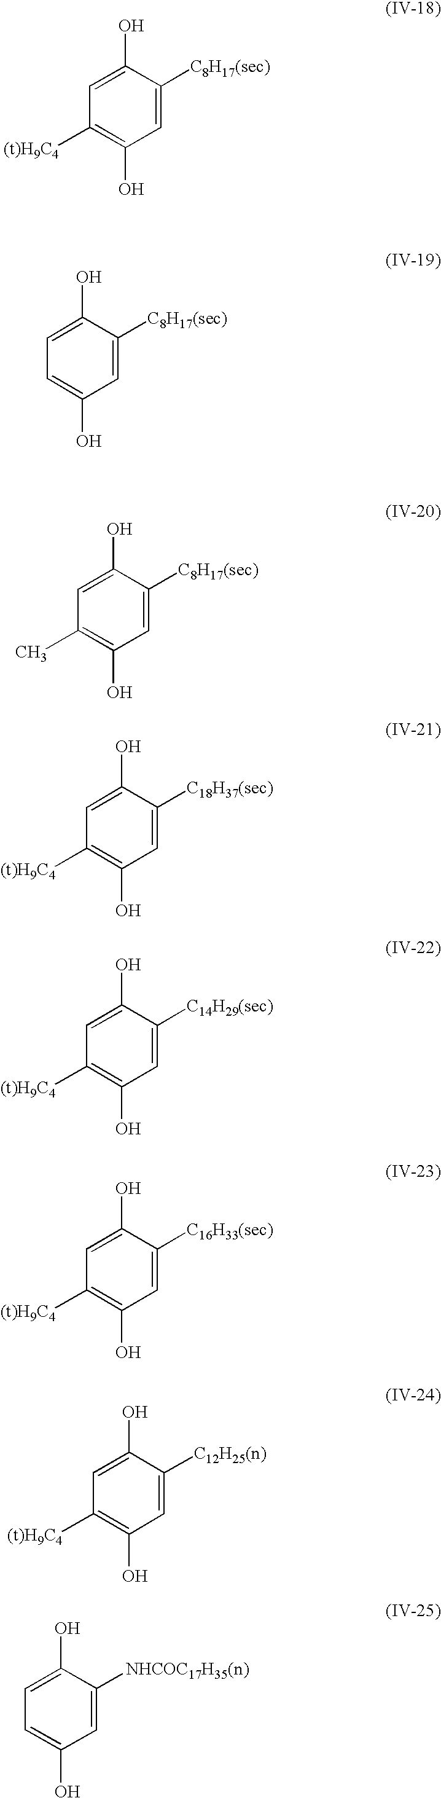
C1=C([C8H17(sec)])C(O)=CC([(t)H9C4])=C1O.C1=C([C8H17(sec)])C(O)=CC=C1O.C1=C([C8H17(sec)])C(O)=CC(C)=C1O.C1=C([C18H37(sec)])C(O)=CC([(t)H9C4])=C1O.C1=C([C14H29(sec)])C(O)=CC([(t)H9C4])=C1O.C1=C([C16H33(sec)])C(O)=CC([(t)H9C4])=C1O.C1=C([C12H25(n)])C(O)=CC([(t)H9C4])=C1O.C1=C([NHCOC17H35(n)])C(O)=CC=C1O
